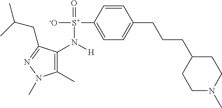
C1(N([S+]([-O])(=O)C2=CC=C(CCCC3CCN(C)CC3)C=C2)[H])=C(C)N(C)N=C1CC(C)C
